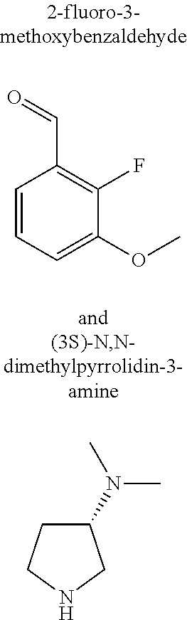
C1=CC=C(OC)C(F)=C1C=O.C1(N(C)C)CCNC1
